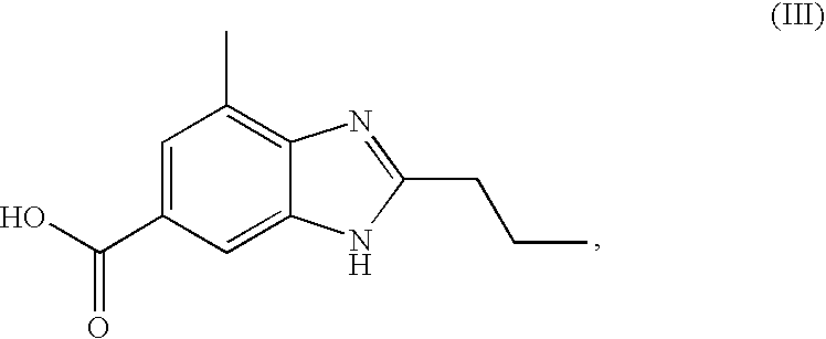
C1=C(C(O)=O)C=C2C(=C1C)N=C(CCC)N2
